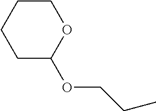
CCCOC1CCCCO1
